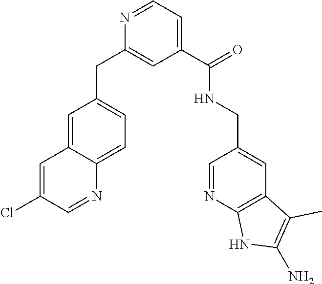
C1=NC(CC2=CC=C3C(=C2)C=C(Cl)C=N3)=CC(C(=O)NCC2=CC3=C(N=C2)NC(N)=C3C)=C1
